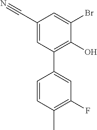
C1=C(C#N)C=C(Br)C(O)=C1C1=CC(F)=C(C)C=C1
